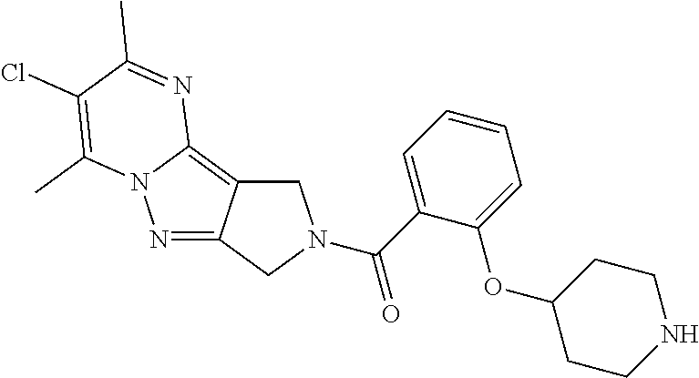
C1C2=C3N(N=C2CN1C(C1=CC=CC=C1OC1CCNCC1)=O)C(C)=C(Cl)C(C)=N3
